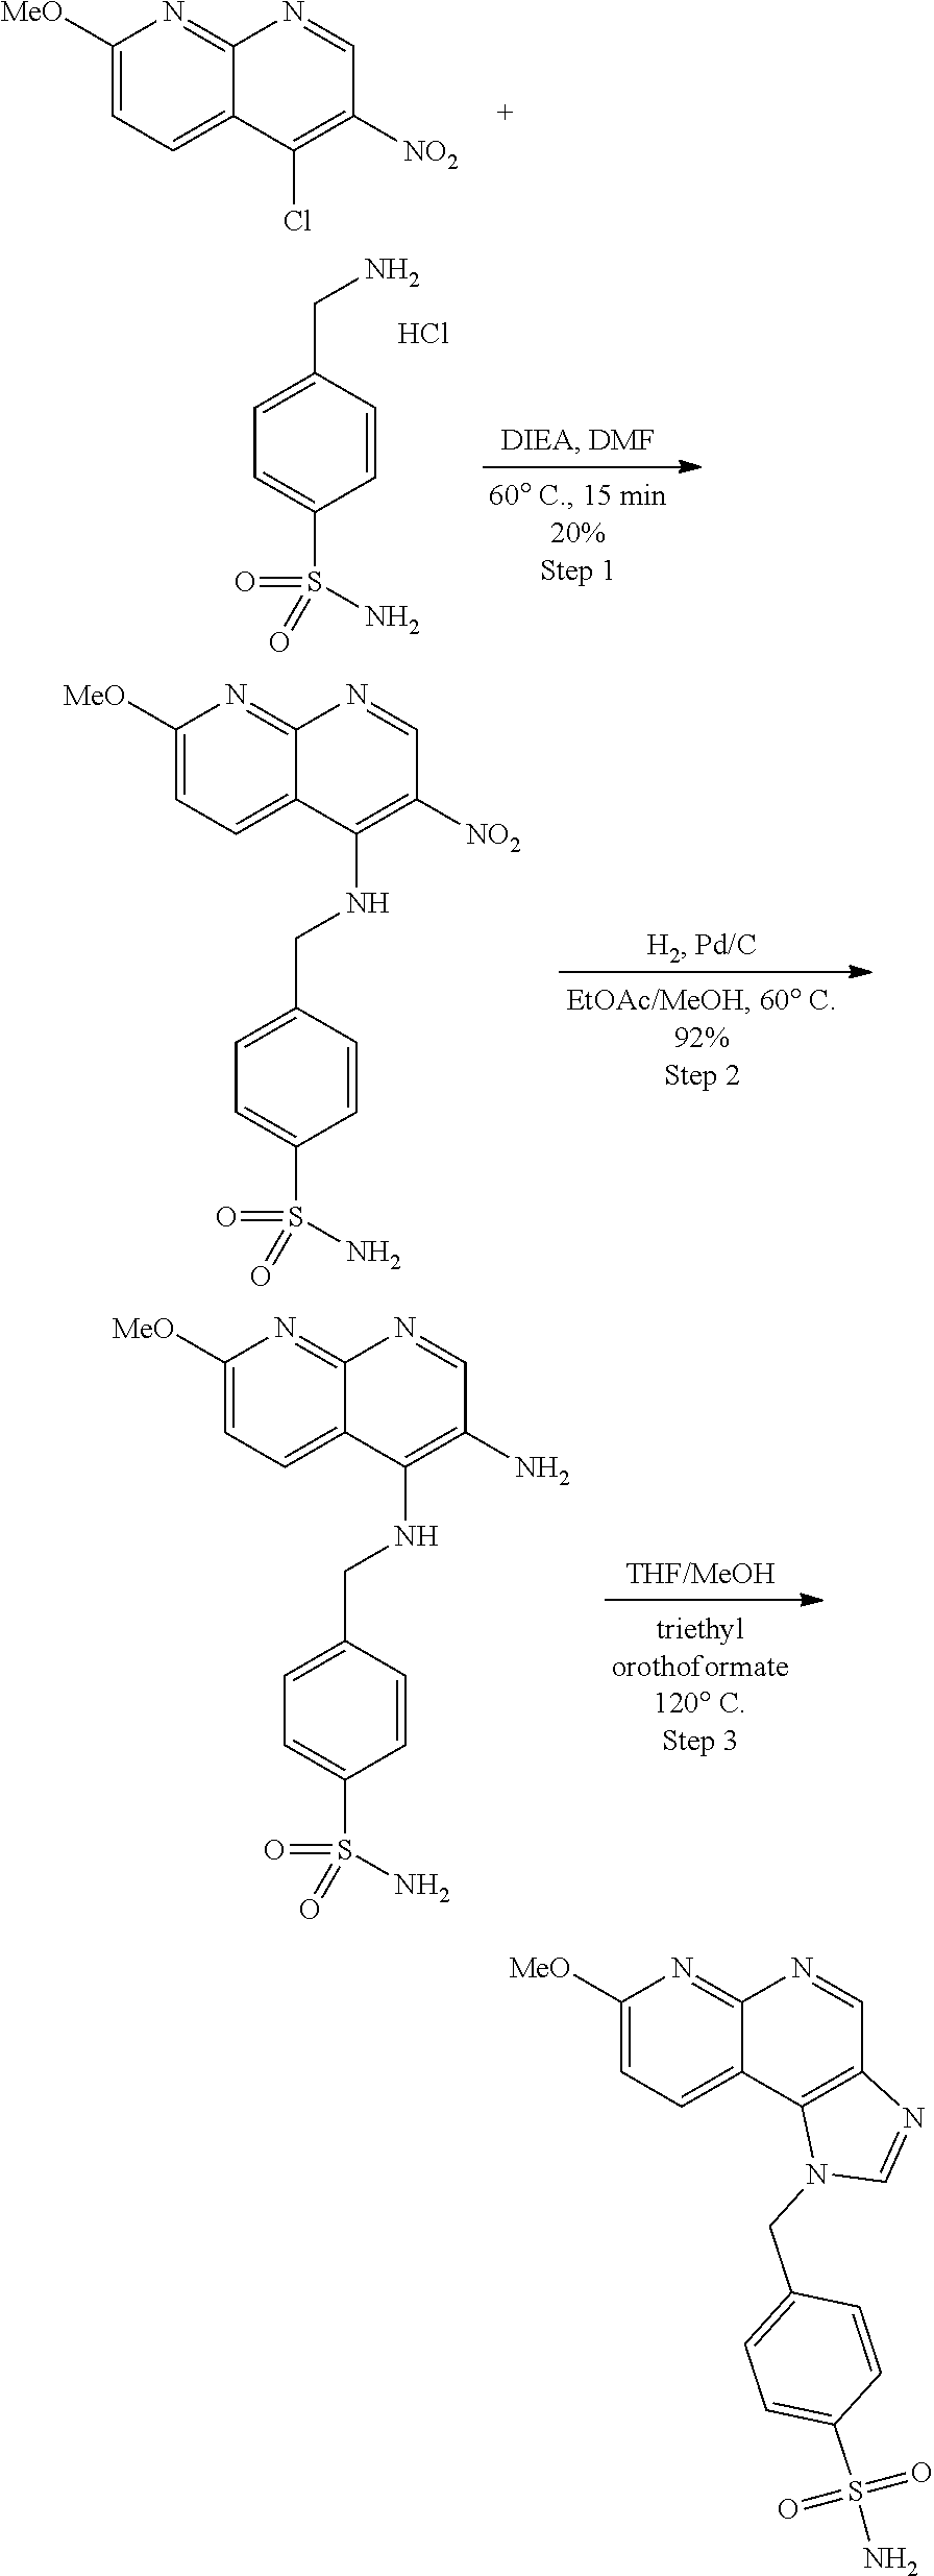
C1([MeO])=CC=C2C(=N1)N=CC1=C2N(CC2=CC=C(S(N)(=O)=O)C=C2)C=N1.C1([MeO])=CC=C2C(=N1)N=CC([NO2])=C2Cl.C1=C(CN)C=CC(S(N)(=O)=O)=C1.Cl.C1([MeO])=CC=C2C(=N1)N=CC([NO2])=C2NCC1=CC=C(S(=O)(=O)N)C=C1.C1([MeO])=CC=C2C(=N1)N=CC(N)=C2NCC1=CC=C(S(=O)(=O)N)C=C1
